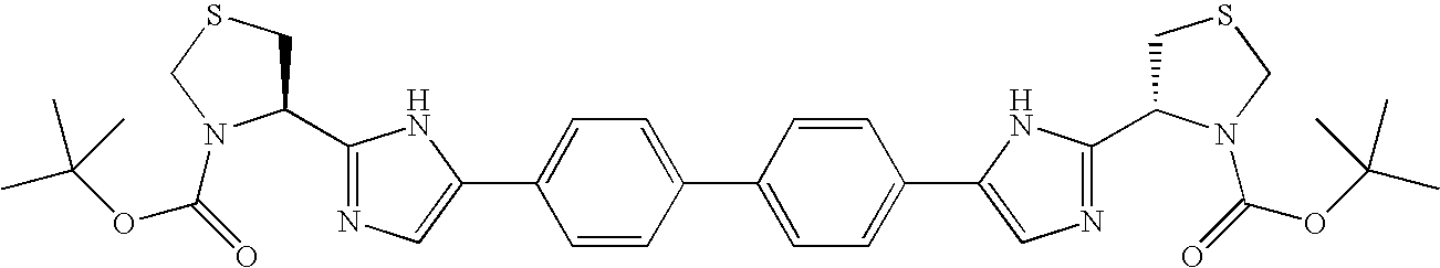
C1=CC(C2=CC=C(C3=CN=C(C4CSCN4C(OC(C)(C)C)=O)N3)C=C2)=CC=C1C1=CN=C(C2CSCN2C(=O)OC(C)(C)C)N1
